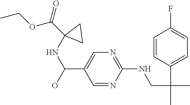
C1=NC(NCC(C)(C2=CC=C(F)C=C2)C)=NC=C1C(NC1(C(OCC)=O)CC1)O
